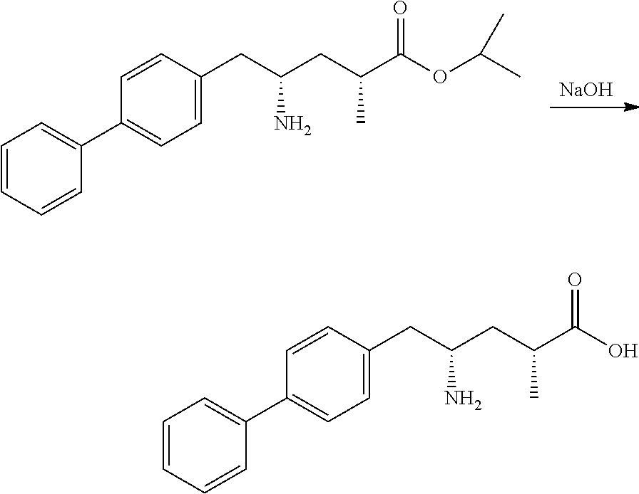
[NaOH].C1=CC=CC(C2=CC=C(CC(CC(C(=O)OC(C)C)C)N)C=C2)=C1.C1=CC=CC(C2=CC=C(CC(CC(C(O)=O)C)N)C=C2)=C1
